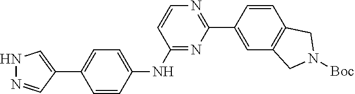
C1=CC(NC2=NC(C3=CC4=C(C=C3)CN([Boc])C4)=NC=C2)=CC=C1C1=CNN=C1
